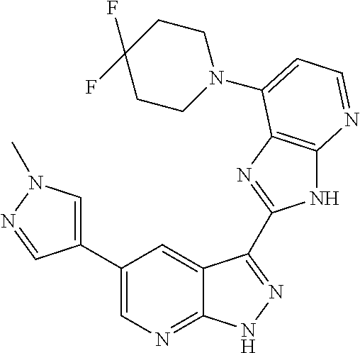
C1(C2=CN(C)N=C2)=CN=C2C(=C1)C(C1=NC3=C(N1)N=CC=C3N1CCC(F)(F)CC1)=NN2
